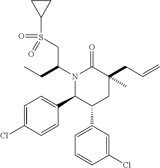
N1(C(CC)CS(=O)(=O)C2CC2)C(C2=CC=C(Cl)C=C2)C(C2=CC=CC(Cl)=C2)CC(CC=C)(C)C1=O
